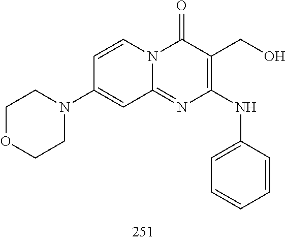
C1=CC(N2CCOCC2)=CC2=NC(NC3=CC=CC=C3)=C(CO)C(=O)N12
